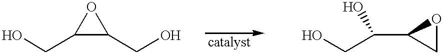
O1C(CO)C1CO.C(C1CO1)(CO)O
